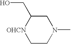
C1CN(C)CC(CO)[OHCN]1
